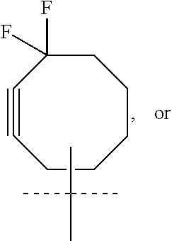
C1#CCCCCCC1(F)F.CC(C)(C)C
